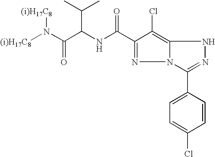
[(i)H17C8]N(C(C(NC(C1=NN2C(=C1Cl)NN=C2C1=CC=C(Cl)C=C1)=O)C(C)C)=O)[(i)H17C8]
